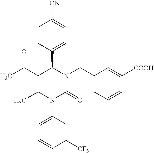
C1(C(C)=O)=C(C)N(C2=CC=CC([CF3])=C2)C(=O)N(CC2=CC=CC([COOH])=C2)C1C1=CC=C([CN])C=C1
